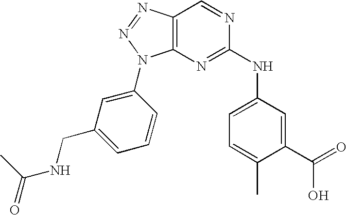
C12=C(N=NN1C1=CC(CNC(=O)C)=CC=C1)C=NC(NC1=CC=C(C)C(C(O)=O)=C1)=N2
